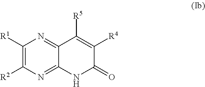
C1([R1])=C([R2])N=C2C(=N1)C([R5])=C([R4])C(=O)N2
